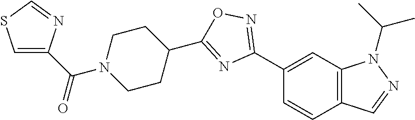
C1(C2=NOC(C3CCN(C(C4=CSC=N4)=O)CC3)=N2)=CC2=C(C=C1)C=NN2C(C)C
